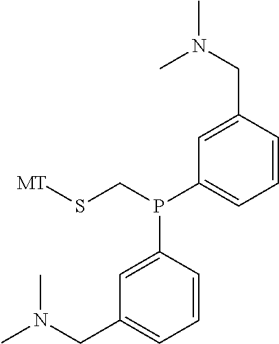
C1(CN(C)C)=CC(P(CS[MT])C2=CC(CN(C)C)=CC=C2)=CC=C1
